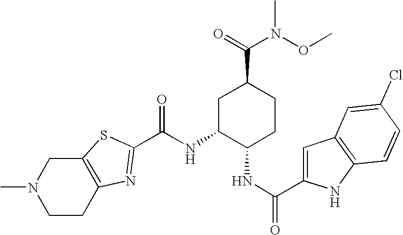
CN1CCC2=C(C1)SC(C(NC1C(NC(C3=CC4=C(N3)C=CC(Cl)=C4)=O)CCC(C(N(OC)C)=O)C1)=O)=N2
